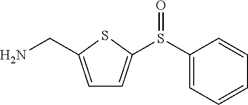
C1=C(CN)SC(S(C2=CC=CC=C2)=O)=C1
